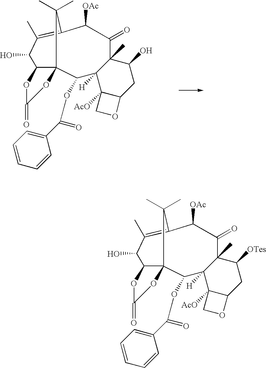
CC1(C)C2=C(C)C(O)C3C1(C(OC(C1=CC=CC=C1)=O)C1([H])C4([AcO])C(CC(O)C1(C)C(=O)C2[OAc])OC4)OC(=O)O3.CC1(C)C2=C(C)C(O)C3C1(C(OC(C1=CC=CC=C1)=O)C1([H])C4([AcO])C(CC([OTes])C1(C)C(=O)C2[OAc])OC4)OC(=O)O3
